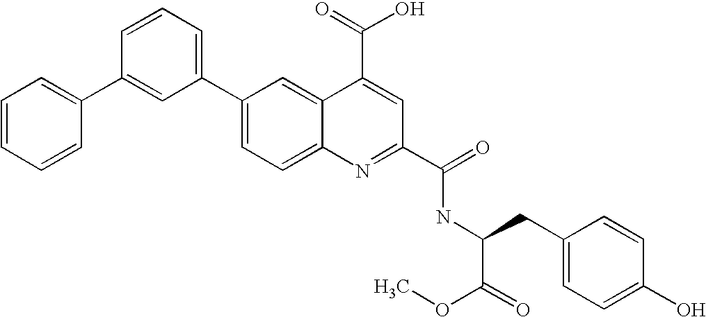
C1=CC=CC(C2=CC(C3=CC=C4C(=C3)C(C(=O)O)=CC(C(=O)NC(CC3=CC=C(O)C=C3)C(=O)OC)=N4)=CC=C2)=C1
